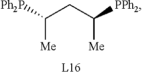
[Ph2P]C(CC([PPh2])[Me])[Me]
